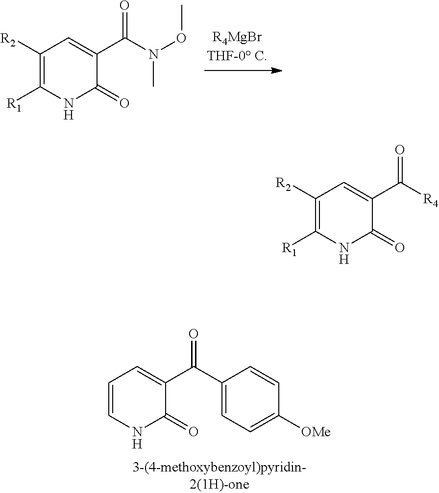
C1([R2])=C([R1])NC(=O)C(C(N(OC)C)=O)=C1.C1=CNC(=O)C(C(C2=CC=C([OMe])C=C2)=O)=C1.C1([R2])=C([R1])NC(=O)C(C([R4])=O)=C1
